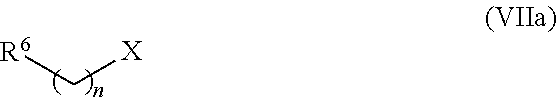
[R6]C[X]
